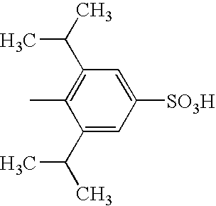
C1(C(C)C)=CC([SO3H])=CC(C(C)C)=C1C
